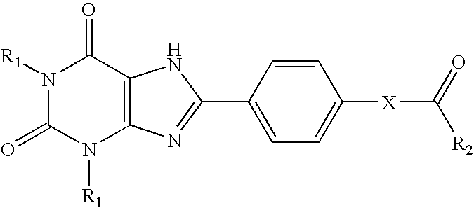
N1([R1])C(=O)N([R1])C2=C(C1=O)NC(C1=CC=C([X]C(=O)[R2])C=C1)=N2
